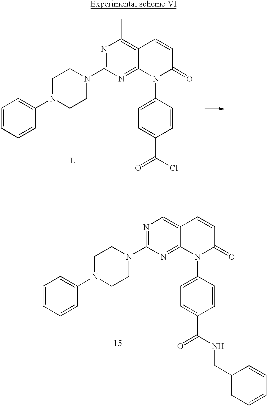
C1=CC=CC(N2CCN(C3=NC(C)=C4C(=N3)N(C3=CC=C(C(Cl)=O)C=C3)C(=O)C=C4)CC2)=C1.C1=CC=CC(N2CCN(C3=NC(C)=C4C(=N3)N(C3=CC=C(C(NCC5=CC=CC=C5)=O)C=C3)C(=O)C=C4)CC2)=C1
